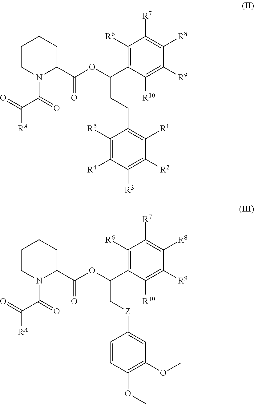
C1CN(C(=O)C(=O)[RA])C(C(OC(C2=C([R6])C([R7])=C([R8])C([R9])=C2[R10])CCC2=C([R1])C([R2])=C([R3])C([R4])=C2[R5])=O)CC1.C1CN(C(=O)C(=O)[RA])C(C(OC(C2=C([R6])C([R7])=C([R8])C([R9])=C2[R10])C[Z]C2=CC(OC)=C(OC)C=C2)=O)CC1
